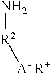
N[R2][A- R+]
